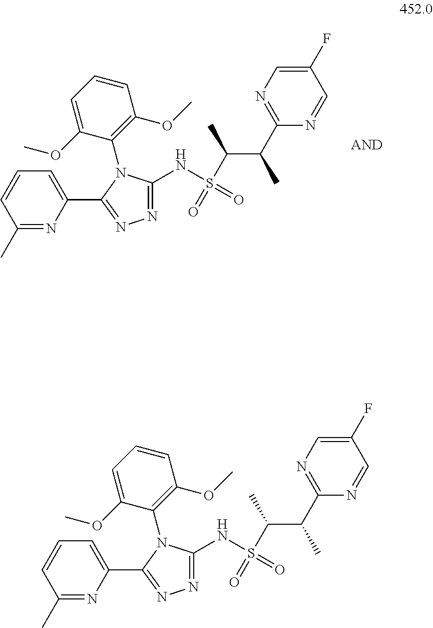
N1=C(C)C=CC=C1C1=NN=C(NS(=O)(C(C)C(C)C2=NC=C(F)C=N2)=O)N1C1=C(OC)C=CC=C1OC.N1=C(C)C=CC=C1C1=NN=C(NS(=O)(C(C)C(C)C2=NC=C(F)C=N2)=O)N1C1=C(OC)C=CC=C1OC
